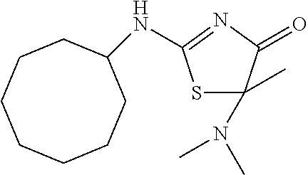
S1C(C)(N(C)C)C(=O)N=C1NC1CCCCCCC1
